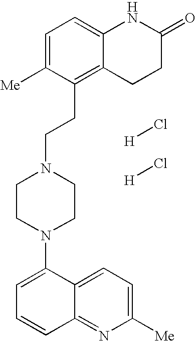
C1=C([Me])C(CCN2CCN(C3=CC=CC4=NC([Me])=CC=C43)CC2)=C2C(=C1)NC(=O)CC2.[H]Cl.[H]Cl
